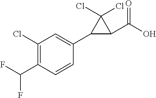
C1(Cl)=C(C(F)F)C=CC(C2C(C(O)=O)C2(Cl)Cl)=C1
